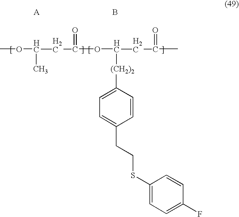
COC(CC(=O)OC(CC(=O)C)[(CH2)2]C1=CC=C(CCSC2=CC=C(F)C=C2)C=C1)C.B
